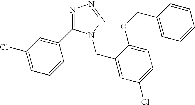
N1=C(C2=CC(Cl)=CC=C2)N(CC2=CC(Cl)=CC=C2OCC2=CC=CC=C2)N=N1
